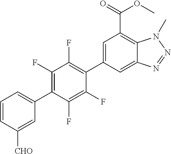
C12=CC(C3=C(F)C(F)=C(C4=CC=CC([CHO])=C4)C(F)=C3F)=CC(C(=O)OC)=C1N(C)N=N2
